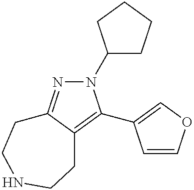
N1(C2CCCC2)N=C2C(=C1C1=COC=C1)CCNCC2
